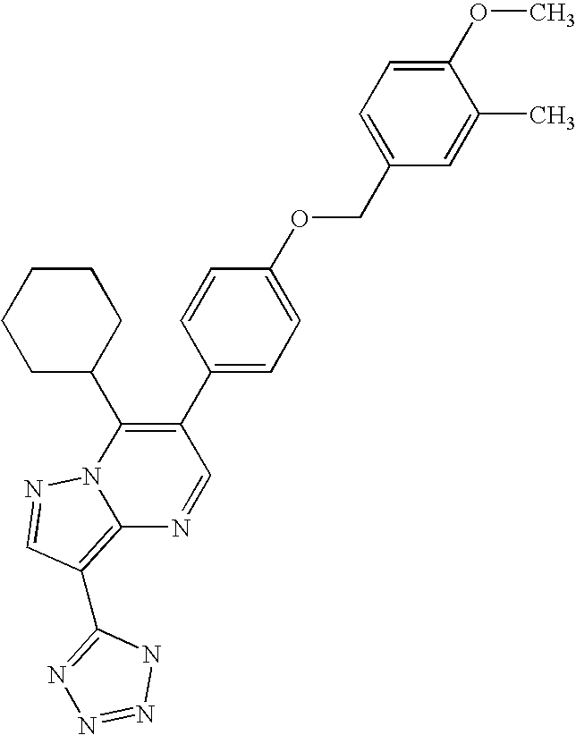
C12=C(C3=NN=NN3)C=NN1C(C1CCCCC1)=C(C1=CC=C(OCC3=CC=C(OC)C(C)=C3)C=C1)C=N2
